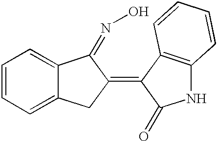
C1=CC=C2C(=C1)C(=NO)C(=C1C3=C(NC1=O)C=CC=C3)C2
